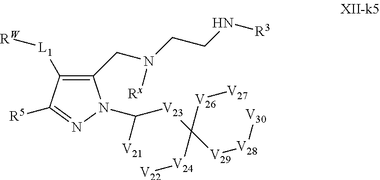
C1(CN(CCN[R3])[Rx])=C([L1][RW])C([R5])=NN1C([V21])[V23]C([V24][V22])([V29][V28][V30])[V26][V27]
